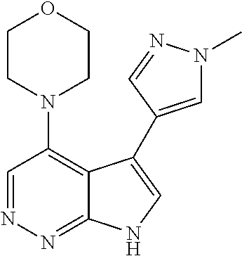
C1=NN=C2C(=C1N1CCOCC1)C(C1=CN(C)N=C1)=CN2
